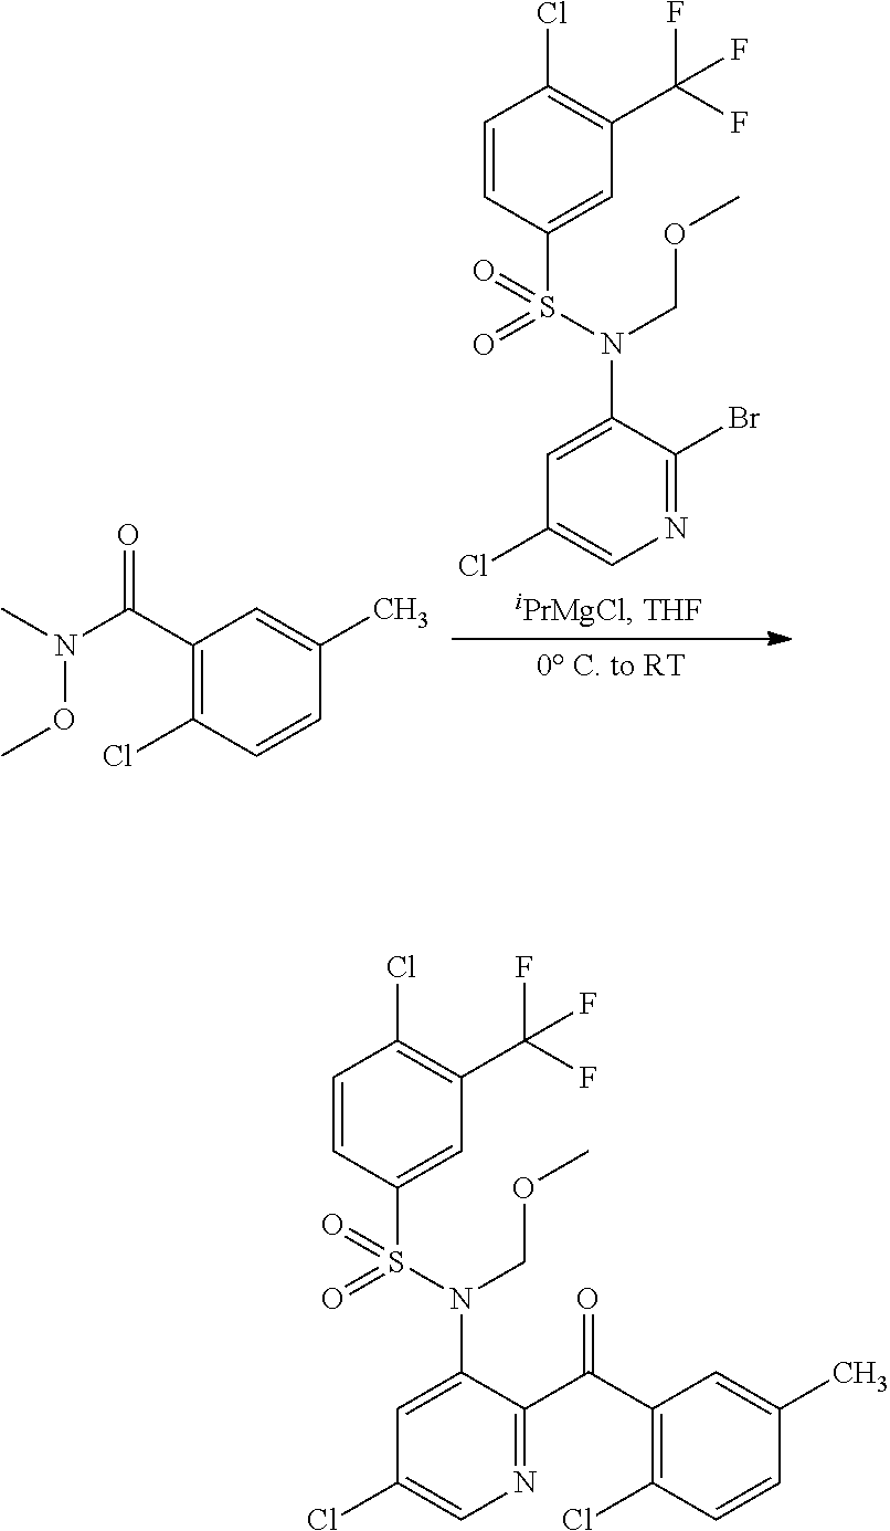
C1=C(N(S(=O)(=O)C2=CC(C(F)(F)F)=C(Cl)C=C2)COC)C(Br)=NC=C1Cl.N(C)(C(C1=C(Cl)C=CC(C)=C1)=O)OC.C1=C(N(S(=O)(=O)C2=CC(C(F)(F)F)=C(Cl)C=C2)COC)C(C(C2=C(Cl)C=CC(C)=C2)=O)=NC=C1Cl
